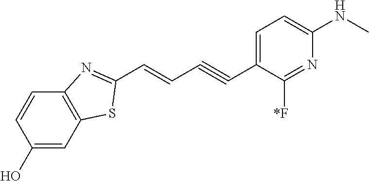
C1=C(C#CC=CC2=NC3=C(C=C(O)C=C3)S2)C([*F])=NC(NC)=C1
